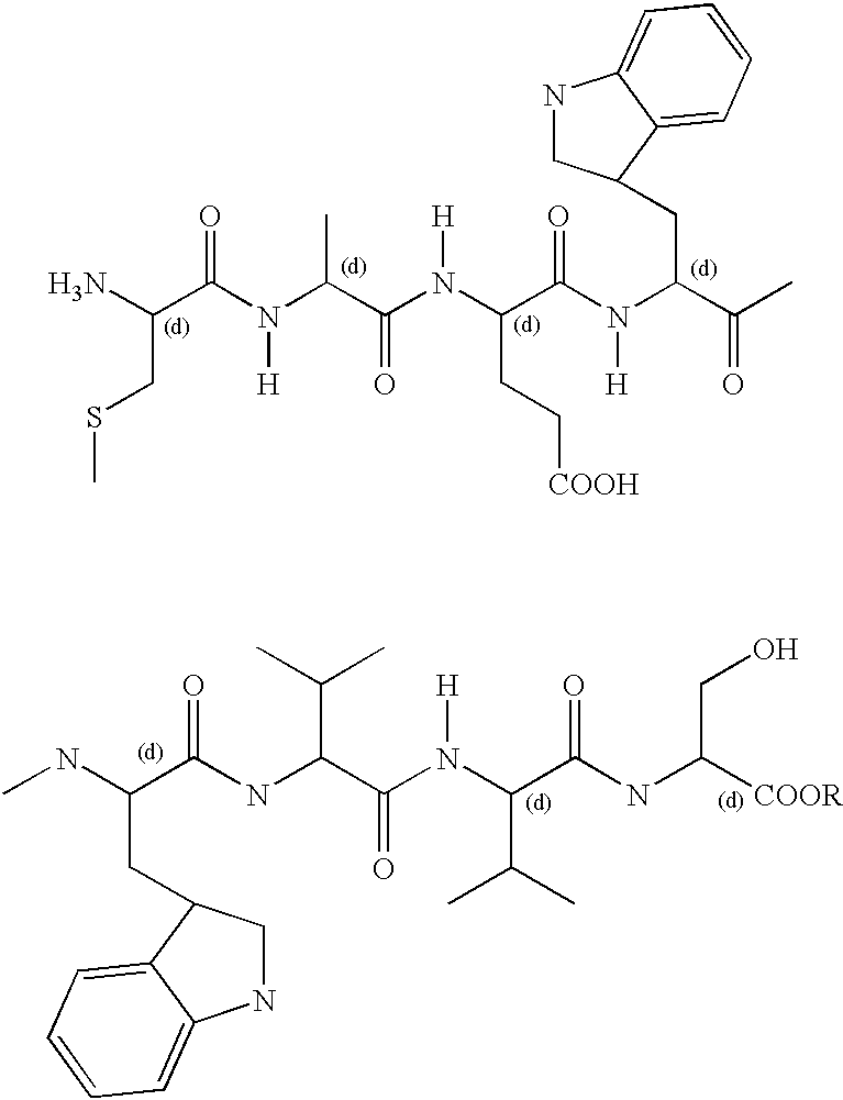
NC(C(N(C(C(N(C(C(N(C(C(C)=O)CC1CNC2=CC=CC=C12)[H])=O)CC[COOH])[H])=O)C)[H])=O)CSC.CNC(C(NC(C(N(C(C(NC([COOR])CO)=O)C(C)C)[H])=O)C(C)C)=O)CC1CNC2=CC=CC=C12
